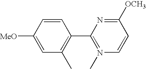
C1=CC([MeO])=CC(C)=C1C1=N(C)C=CC([OCH3])=N1
